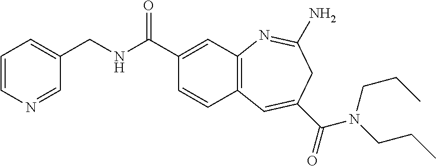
C1(CNC(C2=CC3=C(C=C2)C=C(C(=O)N(CCC)CCC)CC(N)=N3)=O)=CC=CN=C1
